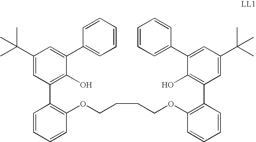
C1(C(C)(C)C)=CC(C2=C(OCCCCOC3=C(C4=C(O)C(C5=CC=CC=C5)=CC(C(C)(C)C)=C4)C=CC=C3)C=CC=C2)=C(O)C(C2=CC=CC=C2)=C1
